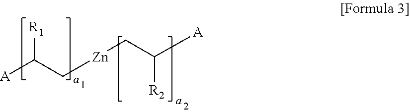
[A]C(C[Zn]CC([A])[R2])[R1]
